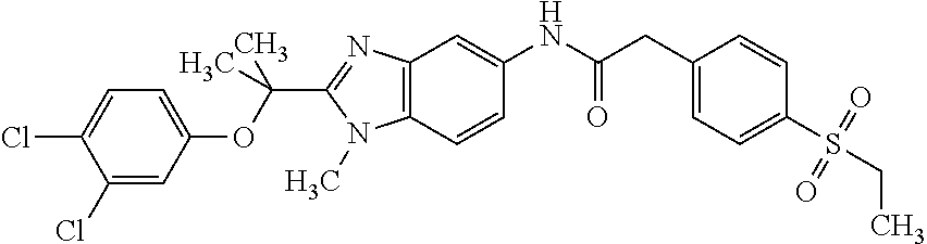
C1(Cl)=CC(OC(C2=NC3=C(N2C)C=CC(NC(CC2=CC=C(S(=O)(=O)CC)C=C2)=O)=C3)(C)C)=CC=C1Cl
